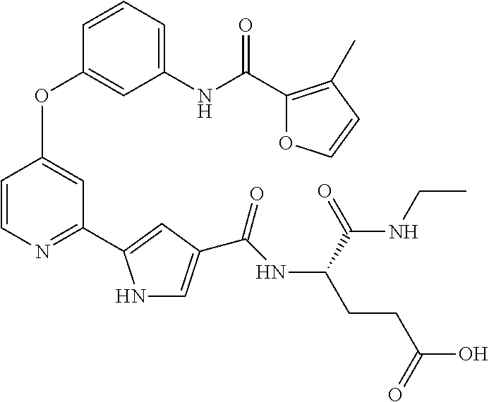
C1=C(NC(C2=C(C)C=CO2)=O)C=C(OC2=CC(C3=CC(C(NC(CCC(O)=O)C(=O)NCC)=O)=CN3)=NC=C2)C=C1
